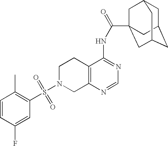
C1N(S(=O)(=O)C2=C(C)C=CC(F)=C2)CC2=C(C1)C(NC(=O)C13CC4CC(CC(C1)C4)C3)=NC=N2
